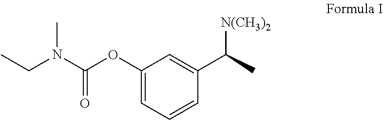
C1(OC(N(CC)C)=O)=CC=CC(C(C)[N(CH3)2])=C1
